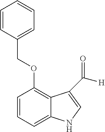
C1=CC(OCC2=CC=CC=C2)=C2C(=C1)NC=C2C([H])=O
